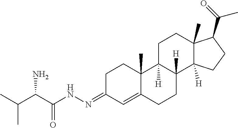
C(C(NN=C1C=C2C(C)(CC1)C1([H])C([H])(CC2)C2([H])C(C)(CC1)C(C(=O)C)CC2)=O)(C(C)C)N
